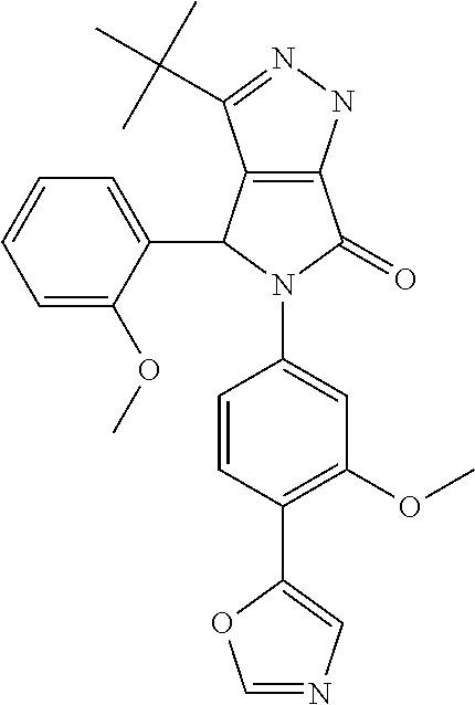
C12=C(NN=C1C(C)(C)C)C(=O)N(C1=CC(OC)=C(C3=CN=CO3)C=C1)C2C1=CC=CC=C1OC
